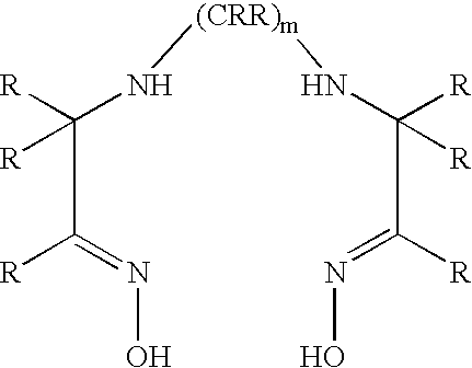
C(C([R])([R])N[(CRR)m]NC(C([R])=NO)([R])[R])([R])=NO
